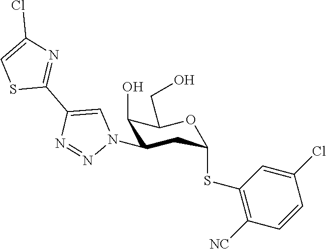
C1(O)C(N2C=C(C3=NC(Cl)=CS3)N=N2)CC(SC2=C([NC])C=CC(Cl)=C2)OC1CO
